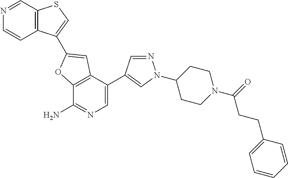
C12=C(C(C3=CN(C4CCN(C(=O)CCC5=CC=CC=C5)CC4)N=C3)=CN=C1N)C=C(C1=CSC3=C1C=CN=C3)O2
